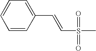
C1=CC(C=CS(C)(=O)=O)=CC=C1
